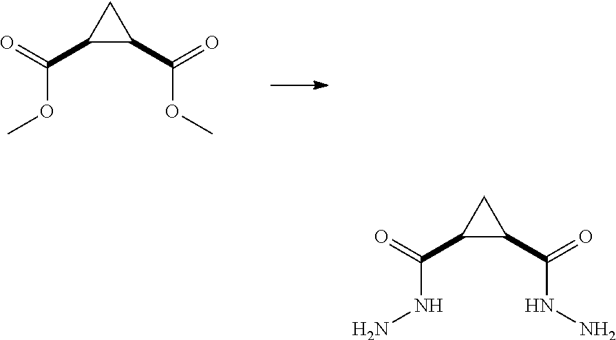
O(C(=O)C1C(C(=O)OC)C1)C.N(C(=O)C1C(C(=O)NN)C1)N
